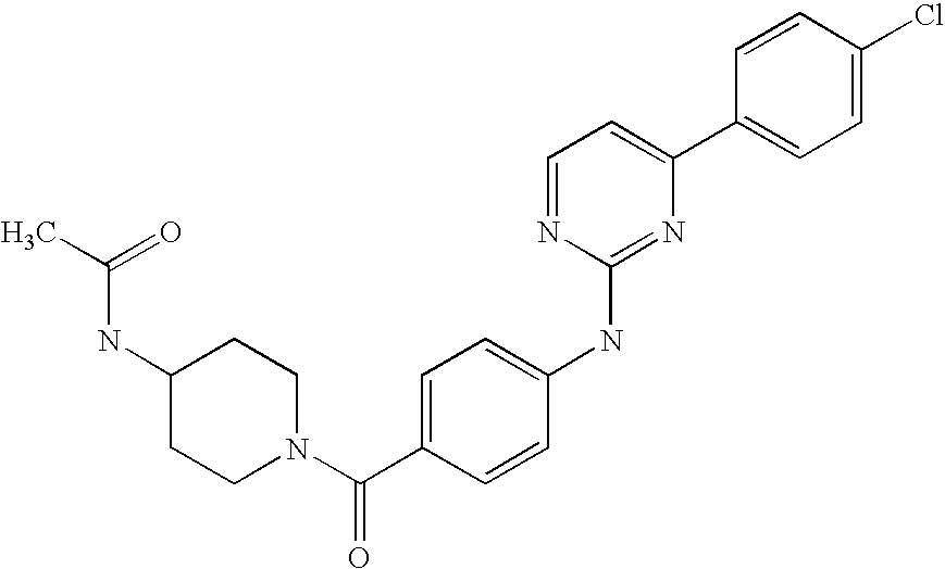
N(C1CCN(C(C2=CC=C(NC3=NC(C4=CC=C(Cl)C=C4)=CC=N3)C=C2)=O)CC1)C(C)=O
